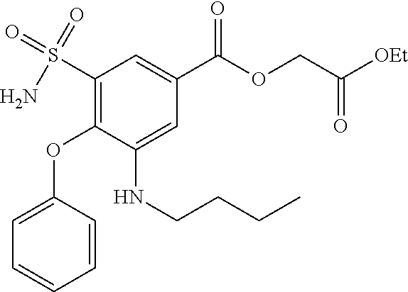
O(C1=C(S(=O)(N)=O)C=C(C(OCC([OEt])=O)=O)C=C1NCCCC)C1=CC=CC=C1
